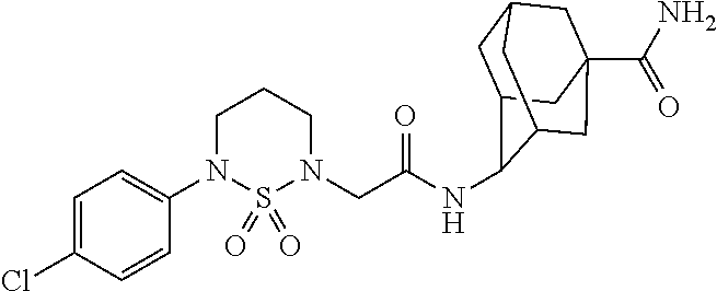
C1(N2CCCN(CC(=O)NC3C4CC5CC(C(=O)N)(CC3C5)C4)S2(=O)=O)=CC=C(Cl)C=C1
